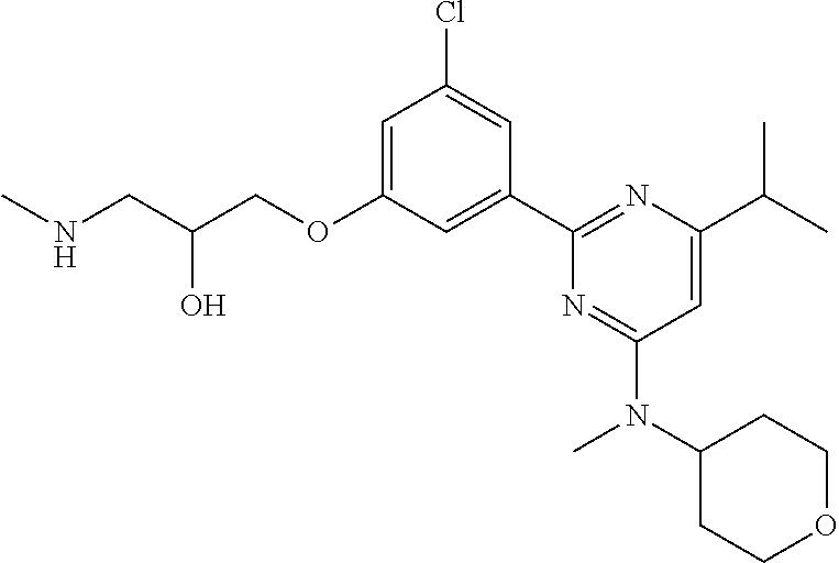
C1=C(OCC(CNC)O)C=C(C2=NC(C(C)C)=CC(N(C3CCOCC3)C)=N2)C=C1Cl
